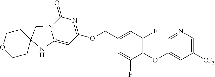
O(CC1=CC(F)=C(OC2=CC([CF3])=CN=C2)C(F)=C1)C1=NC(=O)N2C(=C1)NC1(C2)CCOCC1
